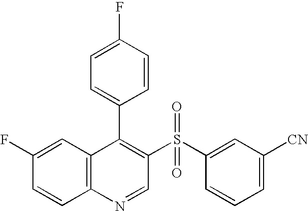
C12=C(C=C(F)C=C1)C(C1=CC=C(F)C=C1)=C(S(C1=CC([CN])=CC=C1)(=O)=O)C=N2
